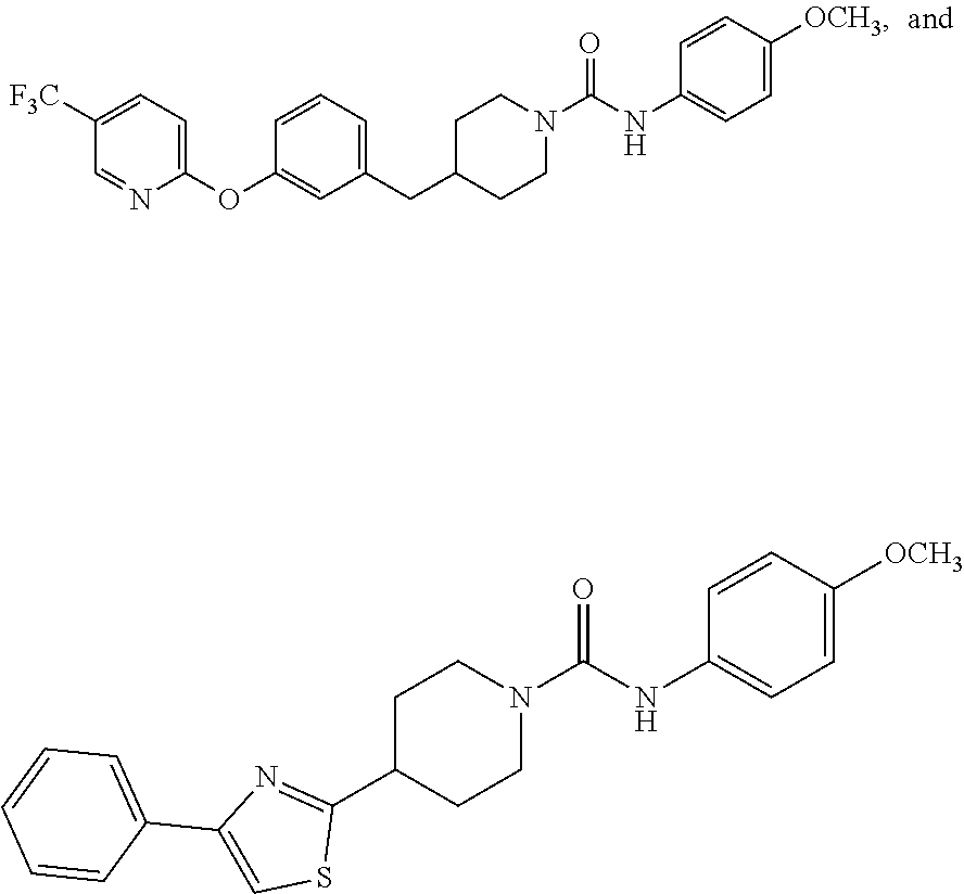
O(C1=CC(CC2CCN(C(NC3=CC=C([OCH3])C=C3)=O)CC2)=CC=C1)C1=CC=C([F3C])C=N1.C1(C2CCN(C(NC3=CC=C([OCH3])C=C3)=O)CC2)=NC(C2=CC=CC=C2)=CS1
